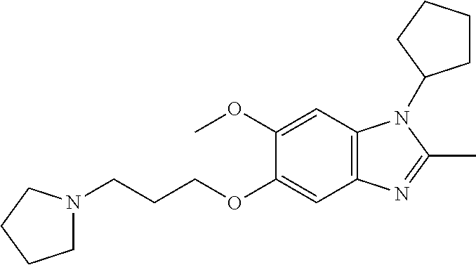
C1N(CCCOC2=CC3=C(C=C2OC)N(C2CCCC2)C(C)=N3)CCC1
